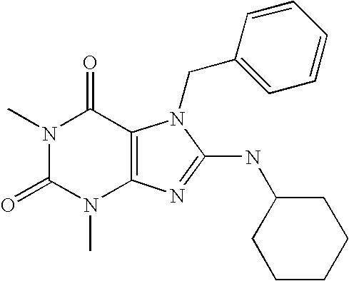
N1(C)C(=O)N(C)C2=C(C1=O)N(CC1=CC=CC=C1)C(NC1CCCCC1)=N2
